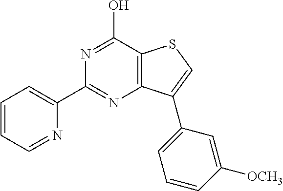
C1=CC=NC(C2=NC3=C(C(O)=N2)SC=C3C2=CC=CC([OCH3])=C2)=C1
